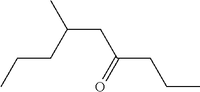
CCCC(CC(CCC)=O)C
